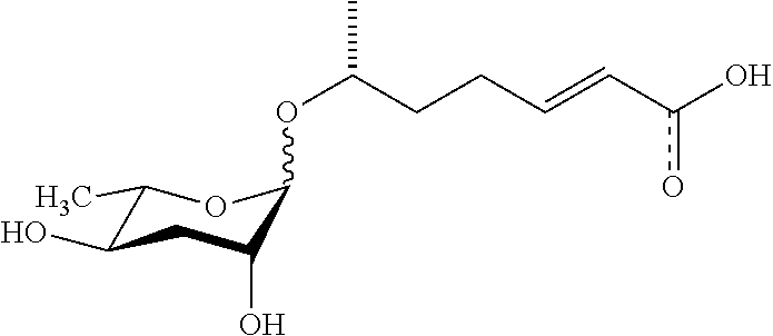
O(C(CCC=Cc(O)o)C)C1C(O)CC(O)C(C)O1
